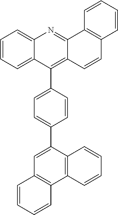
C1=CC=C2C(=C1)N=C1C(=C2C2=CC=C(C3=CC4=C(C5=C3C=CC=C5)C=CC=C4)C=C2)C=CC2=C1C=CC=C2
